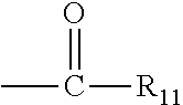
CC([R11])=O
